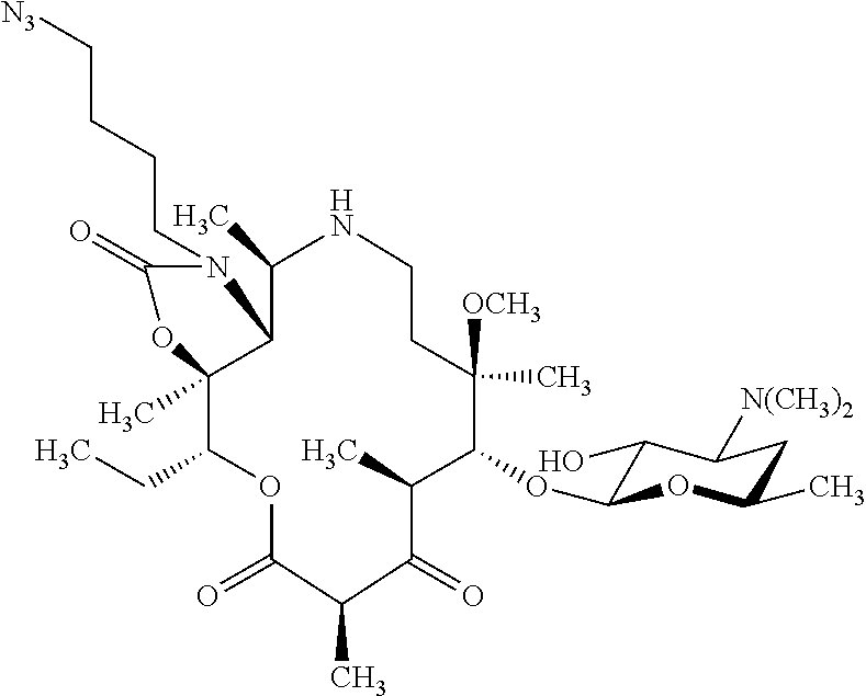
C(CCCN1C(=O)OC2(C)C(CC)OC(=O)C(C)C(=O)C(C)C(OC3C(O)C([N(CH3)2])CC(C)O3)C(C)([OCH3])CCNC(C)C12)[N3]
